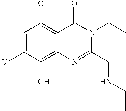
C1=C(Cl)C(O)=C2C(=C1Cl)C(=O)N(CC)C(CNCC)=N2
